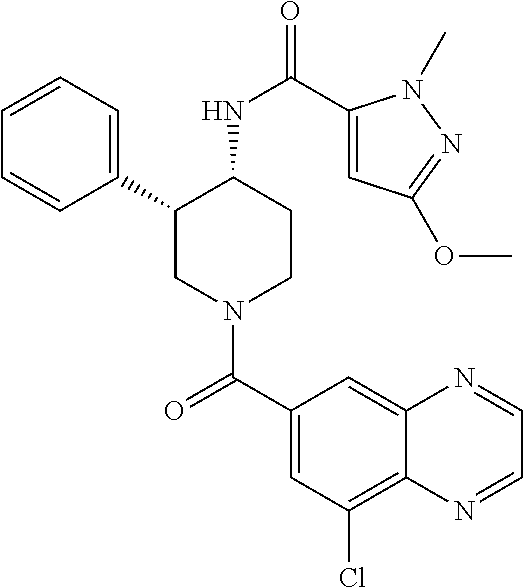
C1=CC=C(C2CN(C(C3=CC(Cl)=C4C(=C3)N=CC=N4)=O)CCC2NC(=O)C2=CC(OC)=NN2C)C=C1
